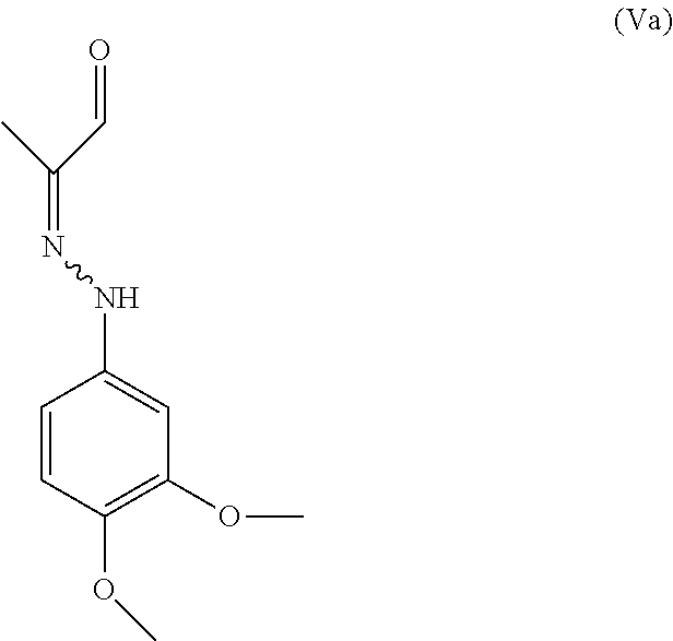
C1=CC(OC)=C(OC)C=C1NN=C(C)C=O
